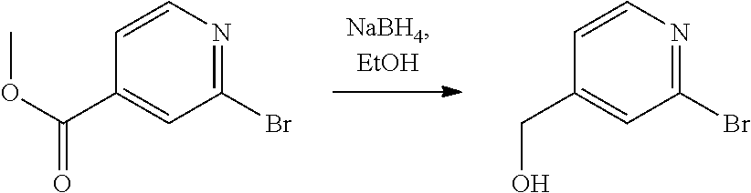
C1=CC(C(OC)=O)=CC(Br)=N1.C1=CC(CO)=CC(Br)=N1
